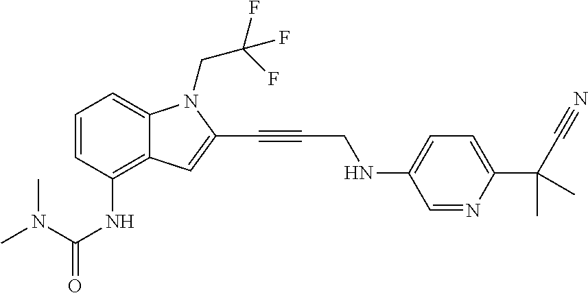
C1=CC(NC(=O)N(C)C)=C2C(=C1)N(CC(F)(F)F)C(C#CCNC1=CC=C(C(C#N)(C)C)N=C1)=C2
